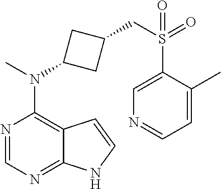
N1=CN=C2C(=C1N(C)C1CC(CS(=O)(C3=CN=CC=C3C)=O)C1)C=CN2
